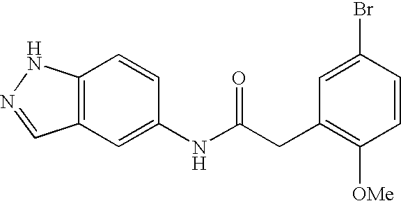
C12=C(C=C(NC(CC3=C([OMe])C=CC(Br)=C3)=O)C=C1)C=NN2
